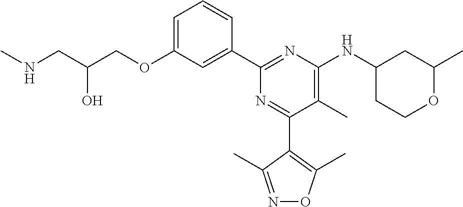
C1=C(OCC(CNC)O)C=C(C2=NC(NC3CCOC(C)C3)=C(C)C(C3=C(C)ON=C3C)=N2)C=C1
